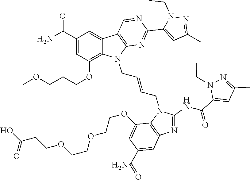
NC(C1=CC(OCCCOC)=C2C(=C1)C1=C(N2CC=CCN2C3=C(N=C2NC(=O)C2=CC(C)=NN2CC)C=C(C(N)=O)C=C3OCCOCCOCCC(O)=O)N=C(C2=CC(C)=NN2CC)N=C1)=O
